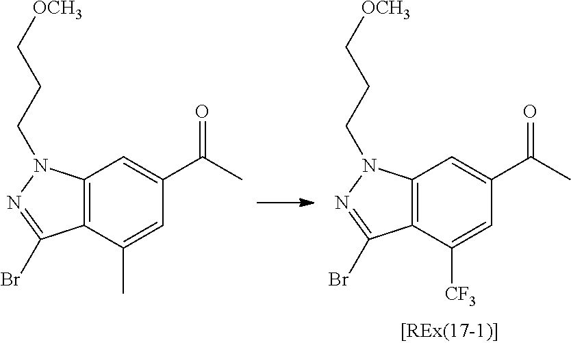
C12=C(C(C)=CC(C(C)=O)=C1)C(Br)=NN2CCC[OCH3].C12=C(C([CF3])=CC(C(C)=O)=C1)C(Br)=NN2CCC[OCH3]
